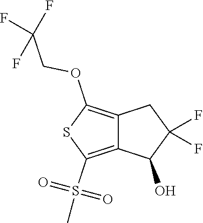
C12=C(OCC(F)(F)F)SC(S(C)(=O)=O)=C1C(O)C(F)(F)C2
